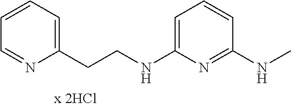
C1=NC(CCNC2=CC=CC(NC)=N2)=CC=C1
